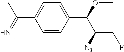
C1=CC(C(OC)C([N3])CF)=CC=C1C(C)=N
